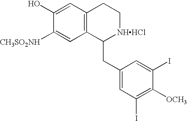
C12=C(C=C(O)C([CH3SO2NH])=C1)CC[NHHCl]C2CC1=CC(I)=C([OCH3])C(I)=C1
